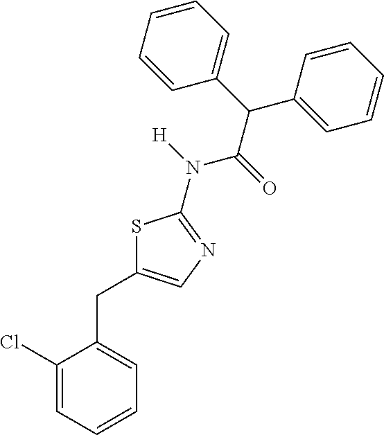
C1(Cl)=CC=CC=C1CC1=CN=C(N(C(C(C2=CC=CC=C2)C2=CC=CC=C2)=O)[H])S1
